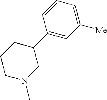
C1CN(C)CC(C2=CC([Me])=CC=C2)C1
